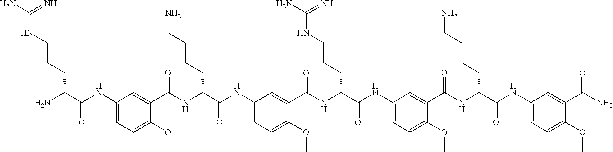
C1(NC(C(N)CCCNC(N)=N)=O)=CC=C(OC)C(C(NC(C(NC2=CC=C(OC)C(C(NC(C(NC3=CC=C(OC)C(C(NC(C(NC4=CC=C(OC)C(C(N)=O)=C4)=O)CCCCN)=O)=C3)=O)CCCNC(N)=N)=O)=C2)=O)CCCCN)=O)=C1
